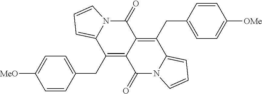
C1(=O)N2C(=CC=C2)C(CC2=CC=C([MeO])C=C2)=C2C1=C(CC1=CC=C([OMe])C=C1)C1=CC=CN1C2=O
